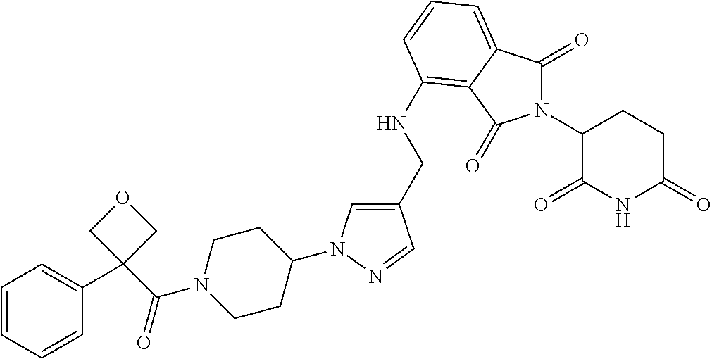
C1(CNC2=C3C(=CC=C2)C(=O)N(C2C(=O)NC(=O)CC2)C3=O)=CN(C2CCN(C(=O)C3(C4=CC=CC=C4)COC3)CC2)N=C1
